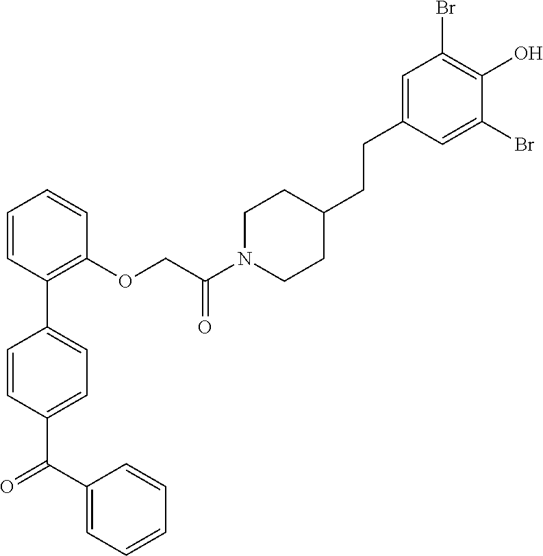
C1=CC(C2=CC=C(C(=O)C3=CC=CC=C3)C=C2)=C(OCC(N2CCC(CCC3=CC(Br)=C(O)C(Br)=C3)CC2)=O)C=C1
